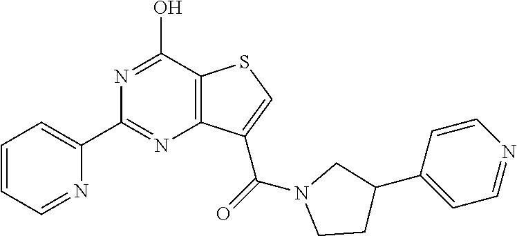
C1(C2=CC=CC=N2)=NC2=C(C(O)=N1)SC=C2C(=O)N1CCC(C2=CC=NC=C2)C1
